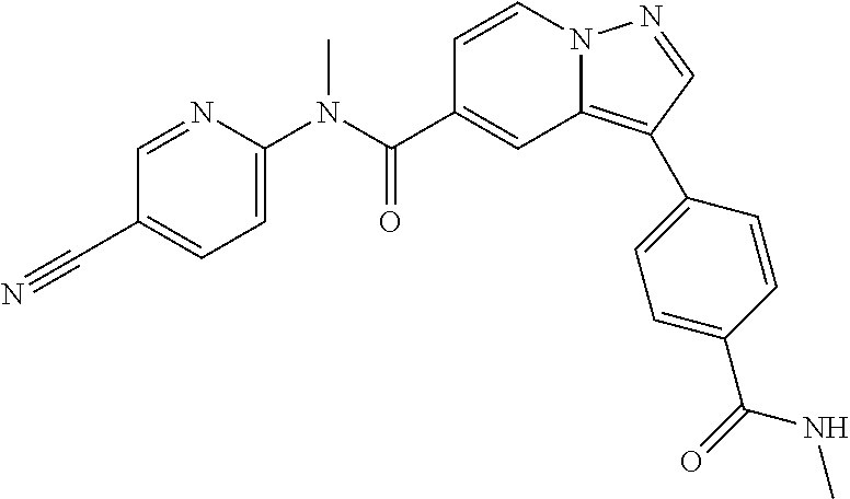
C1=CN2C(=C(C3=CC=C(C(=O)NC)C=C3)C=N2)C=C1C(N(C1=CC=C(C#N)C=N1)C)=O
